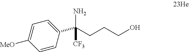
C1=C([MeO])C=CC(C(CCCO)(N)[CF3])=C1
